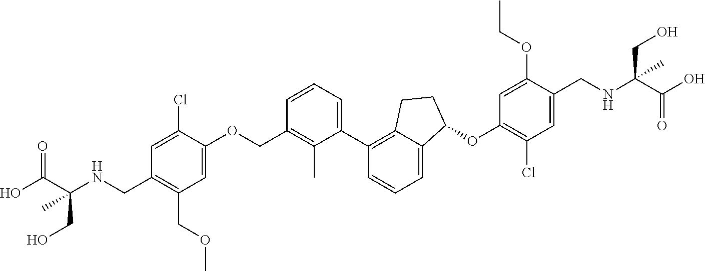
C1=C(OCC2=C(C)C(C3=C4C(=CC=C3)C(OC3=C(Cl)C=C(CNC(C(O)=O)(CO)C)C(OCC)=C3)CC4)=CC=C2)C(Cl)=CC(CNC(C(O)=O)(CO)C)=C1COC
